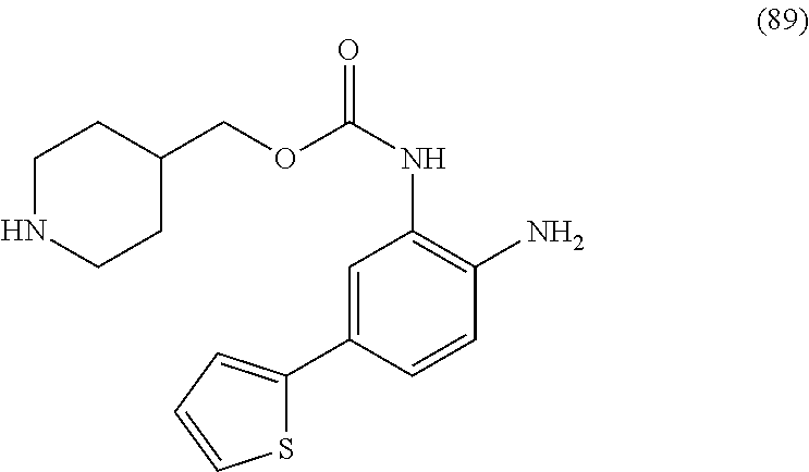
C1=C(C2=CC=CS2)C=CC(N)=C1NC(=O)OCC1CCNCC1
